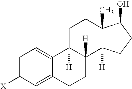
C1=C([X])C=C2C(=C1)C1([H])C([H])(CC2)C2([H])C(C)(CC1)C(O)CC2
